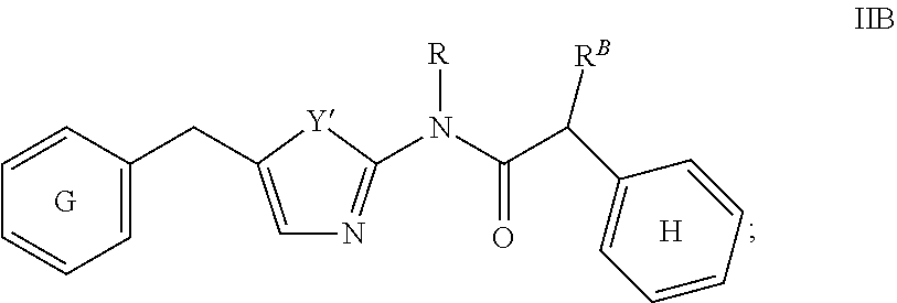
C1=C(CC2=CC=CC=C2)[Y]C(N(C(=O)C(C2=CC=CC=C2)[RB])[R])=N1.[G].[H]
